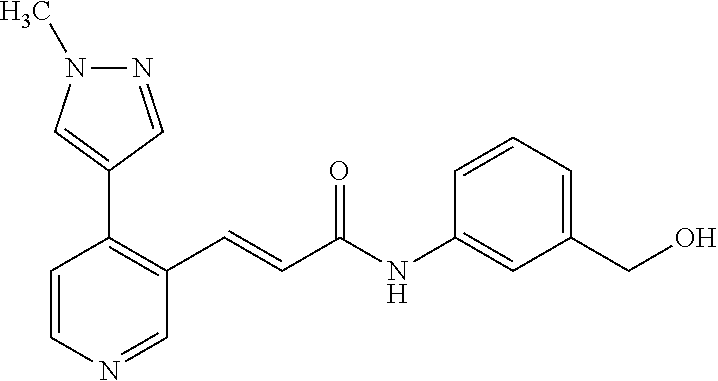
N1=CC(C2=C(C=CC(NC3=CC(CO)=CC=C3)=O)C=NC=C2)=CN1C
